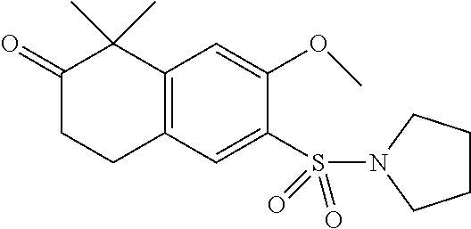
C1(=O)CCC2=C(C1(C)C)C=C(OC)C(S(N1CCCC1)(=O)=O)=C2
